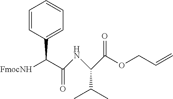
[FmocNH]C(C(NC(C(OCC=C)=O)C(C)C)=O)C1=CC=CC=C1
